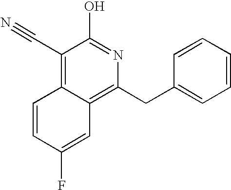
C1(C#N)=C2C(=C(CC3=CC=CC=C3)N=C1O)C=C(F)C=C2
